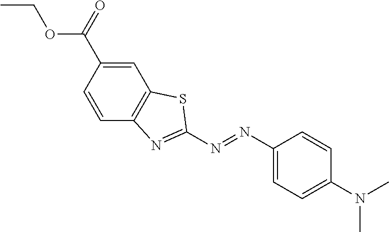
C1(N=NC2=CC=C(N(C)C)C=C2)=NC2=C(S1)C=C(C(=O)OCC)C=C2
